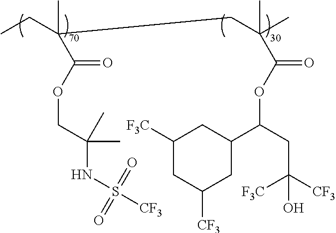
CCC(CC(C)(C)C(=O)OC(CC([CF3])([F3C])O)C1CC([CF3])CC([F3C])C1)(C)C(=O)OCC(C)(C)NS(=O)([CF3])=O
